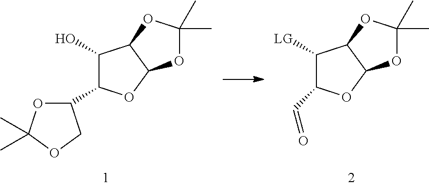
C1(O)C(C2OC(C)(C)OC2)OC2C1OC(C)(C)O2.C1([LG])C(C=O)OC2C1OC(C)(C)O2
